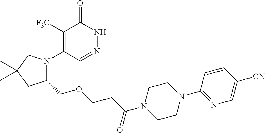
C1([F3C])=C(N2C(COCCC(=O)N3CCN(C4=NC=C([CN])C=C4)CC3)CC(C)(C)C2)C=NNC1=O
